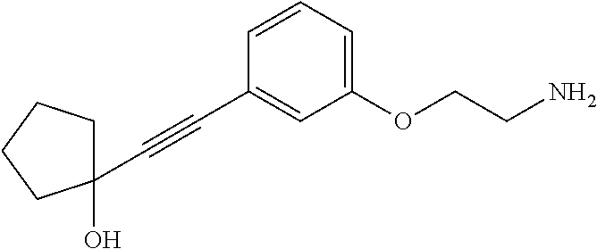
C(#CC1=CC(OCCN)=CC=C1)C1(O)CCCC1
